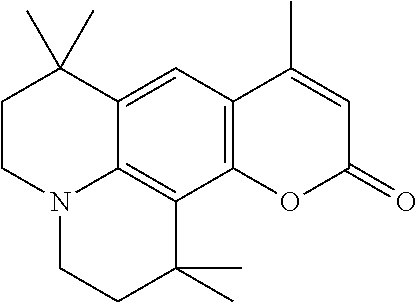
C1CN2C3=C(C4=C(C=C3C1(C)C)C(C)=CC(=O)O4)C(C)(C)CC2
